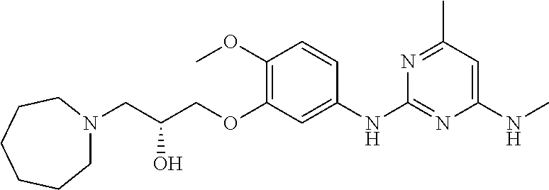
C1=CC(OC)=C(OCC(CN2CCCCCC2)O)C=C1NC1=NC(NC)=CC(C)=N1
